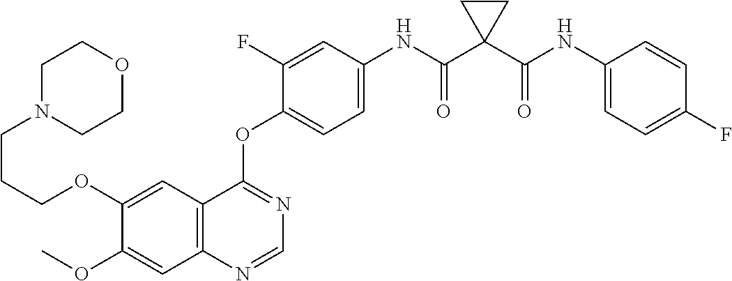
C1=C(OCCCN2CCOCC2)C(OC)=CC2=C1C(OC1=CC=C(NC(C3(C(NC4=CC=C(F)C=C4)=O)CC3)=O)C=C1F)=NC=N2
